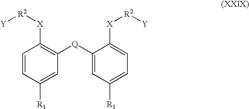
C1([R1])=CC([Q]C2=CC([R1])=CC=C2[X][R2][Y])=C([X][R2][Y])C=C1
